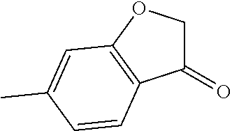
C1C(=O)C2=C(O1)C=C(C)C=C2
